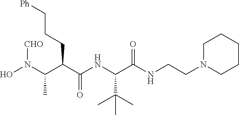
ON(C(C(C(NC(C(NCCN1CCCCC1)=O)C(C)(C)C)=O)CCC[Ph])C)[CHO]
